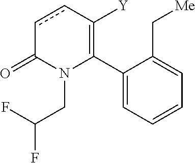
C1(C2=C([Y])ccC(=O)N2CC(F)F)=CC=CC=C1C[Me]
